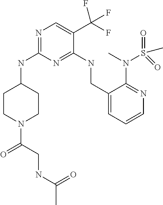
N1=C(NC2CCN(C(CNC(C)=O)=O)CC2)N=C(NCC2=CC=CN=C2N(C)S(=O)(C)=O)C(C(F)(F)F)=C1
